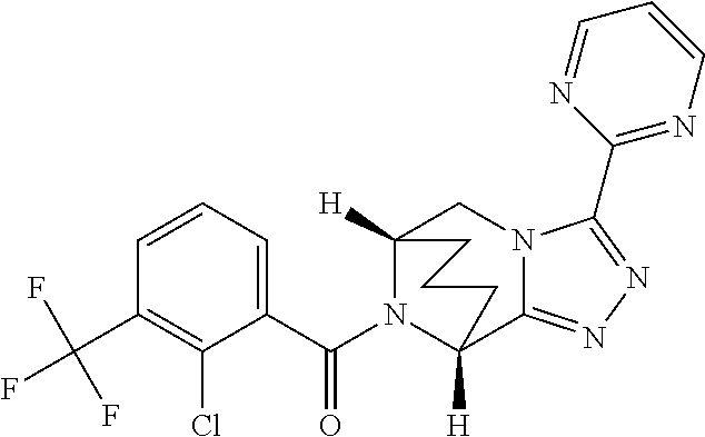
C12([H])N(C(C3=CC=CC(C(F)(F)F)=C3Cl)=O)C([H])(C3=NN=C(C4=NC=CC=N4)N3C1)CCC2
